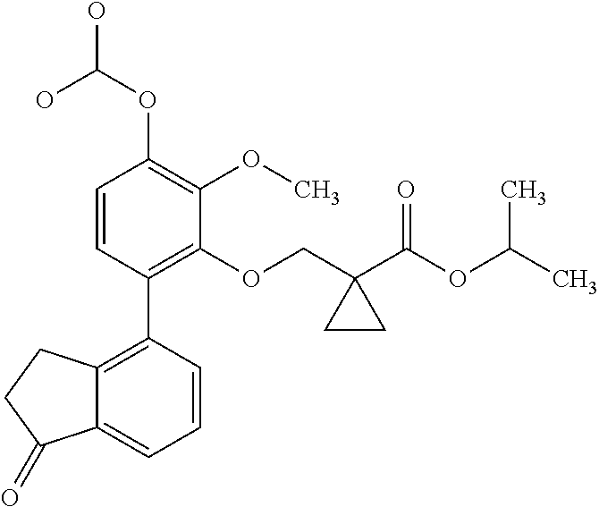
C1=CC(C2=C3C(=CC=C2)C(=O)CC3)=C(OCC2(C(OC(C)C)=O)CC2)C(OC)=C1OC(O)O
